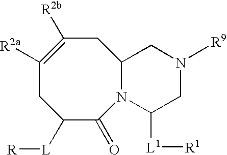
C1([R2a])=C([R2b])CC2N(C(=O)C([L][R])C1)C([L1][R1])CN([R9])C2
